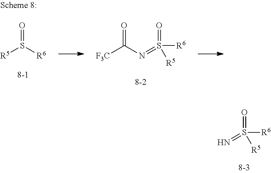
N=S(=O)([R6])[R5].S(=O)([R5])[R6].S(=O)(=NC([F3C])=O)([R6])[R5]
